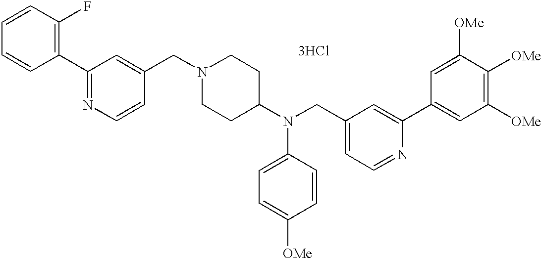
C1=CC=CC(C2=NC=CC(CN3CCC(N(CC4=CC=NC(C5=CC([OMe])=C([OMe])C([OMe])=C5)=C4)C4=CC=C([OMe])C=C4)CC3)=C2)=C1F.[3HCl]
